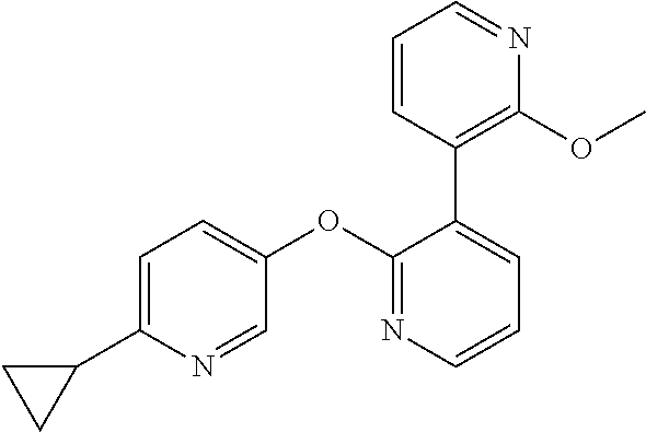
C1=C(C2CC2)N=CC(OC2=NC=CC=C2C2=C(OC)N=CC=C2)=C1
